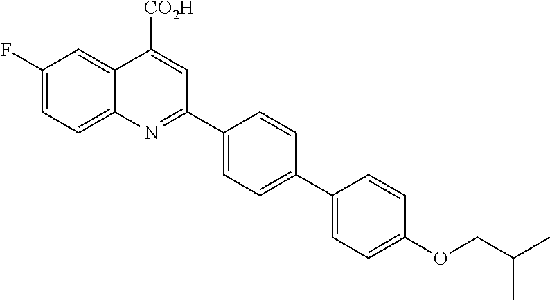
C1(F)=CC=C2C(=C1)C([CO2H])=CC(C1=CC=C(C3=CC=C(OCC(C)C)C=C3)C=C1)=N2
